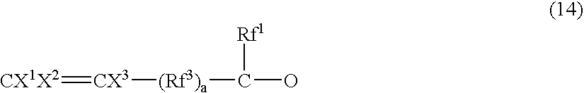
[CX1X2]=[CX3][(Rf3)a]C(O)[Rf1]
